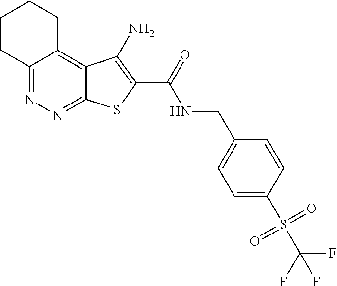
C12=NN=C3C(=C1CCCC2)C(N)=C(C(=O)NCC1=CC=C(S(C(F)(F)F)(=O)=O)C=C1)S3
